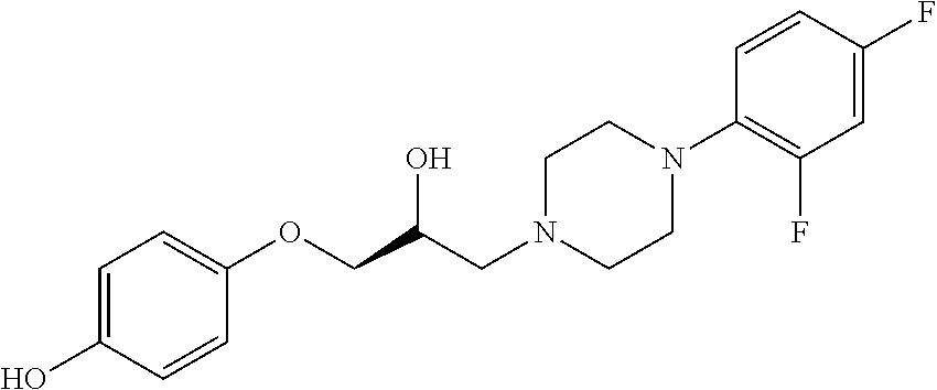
C1=CC(OCC(CN2CCN(C3=C(F)C=C(F)C=C3)CC2)O)=CC=C1O
